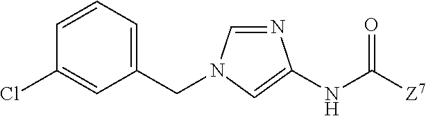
C1(CN2C=NC(NC([Z7])=O)=C2)=CC=CC(Cl)=C1
